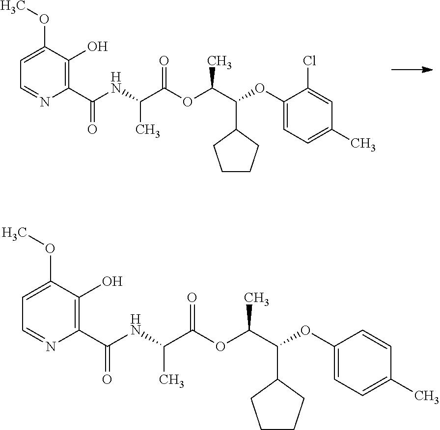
N(C(C(OC(C(OC1=CC=C(C)C=C1Cl)C1CCCC1)C)=O)C)C(C1=C(O)C(OC)=CC=N1)=O.N(C(C(OC(C(OC1=CC=C(C)C=C1)C1CCCC1)C)=O)C)C(C1=C(O)C(OC)=CC=N1)=O
